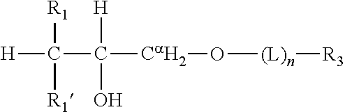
[H]C([R1])([R1])C([CaH2]O[(L)n][R3])([H])O
